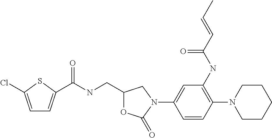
C1=C(Cl)SC(C(NCC2OC(=O)N(C3=CC(NC(C=CC)=O)=C(N4CCCCC4)C=C3)C2)=O)=C1
